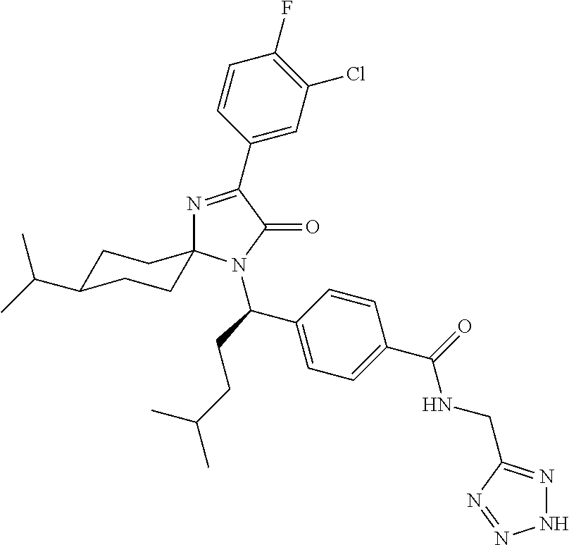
N1=C(C2=CC(Cl)=C(F)C=C2)C(=O)N(C(CCC(C)C)C2=CC=C(C(=O)NCC3=NNN=N3)C=C2)C12CCC(C(C)C)CC2
